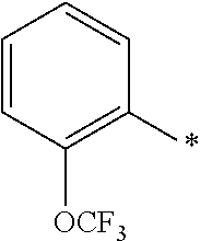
C1=CC([OCF3])=C(*)C=C1
